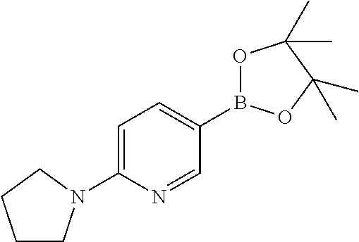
C1=C(N2CCCC2)N=CC(B2OC(C)(C)C(C)(C)O2)=C1
